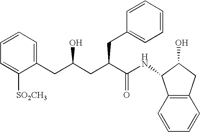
C12=C(C=CC=C1)C(NC(C(CC(CC1=CC=CC=C1[SO2CH3])O)CC1=CC=CC=C1)=O)C(O)C2
